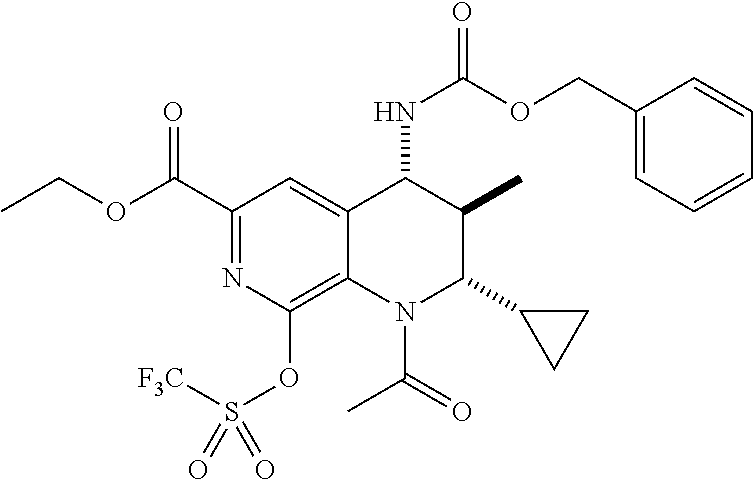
C(OC(=O)C1=NC(OS(=O)([F3C])=O)=C2C(=C1)C(NC(OCC1=CC=CC=C1)=O)C(C)C(C1CC1)N2C(=O)C)C
